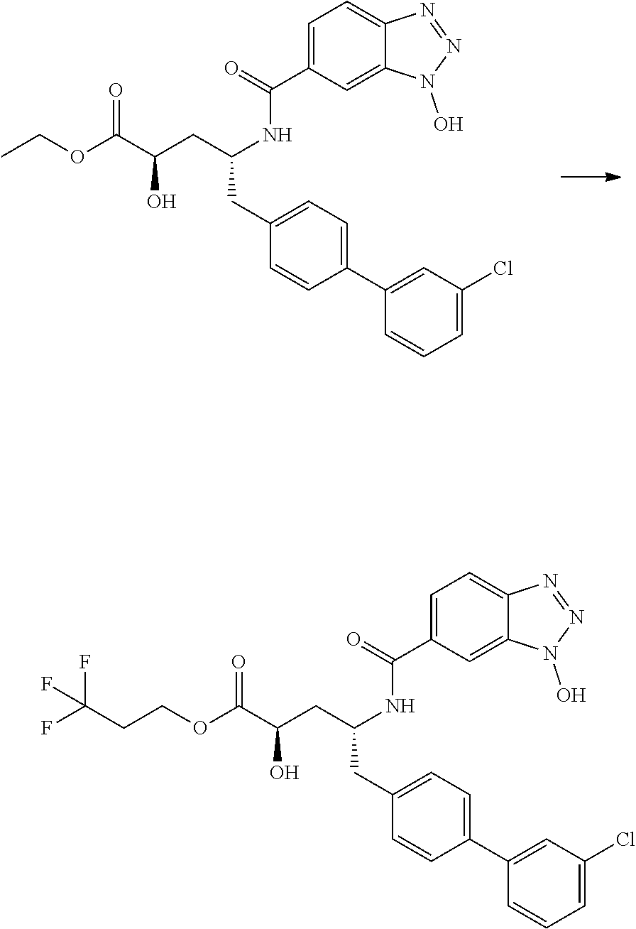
O(C(C(O)CC(CC1=CC=C(C2=CC(Cl)=CC=C2)C=C1)NC(C1=CC=C2C(=C1)N(O)N=N2)=O)=O)CC.O(C(C(O)CC(CC1=CC=C(C2=CC(Cl)=CC=C2)C=C1)NC(C1=CC=C2C(=C1)N(O)N=N2)=O)=O)CCC(F)(F)F
